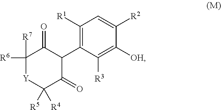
C1([R6])([R7])[Y]C([R5])([R4])C(=O)C(C2=C([R1])C=C([R2])C([OH])=C2[R3])C1=O
